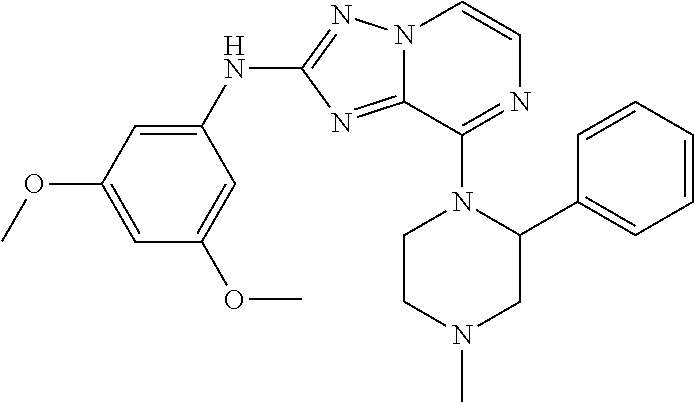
C1(OC)=CC(OC)=CC(NC2=NN3C(=N2)C(N2CCN(C)CC2C2=CC=CC=C2)=NC=C3)=C1
